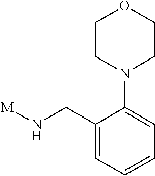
C1(CN[M])=CC=CC=C1N1CCOCC1
